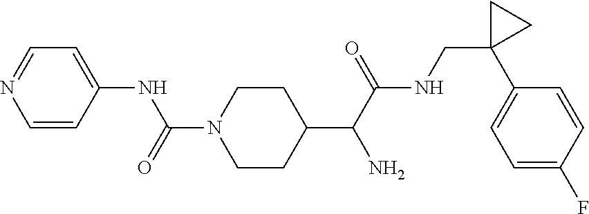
C1(C(C(NCC2(C3=CC=C(F)C=C3)CC2)=O)N)CCN(C(=O)NC2=CC=NC=C2)CC1
